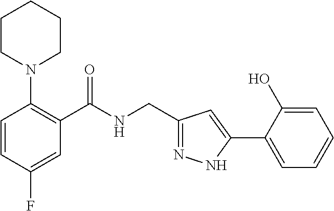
C1=CC(F)=CC(C(NCC2=NNC(C3=CC=CC=C3O)=C2)=O)=C1N1CCCCC1
